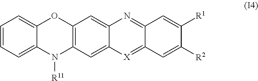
C1=CC=C2C(=C1)OC1=C(N2[R11])C=C2C(=C1)N=C1C(=[X]2)C=C([R2])C([R1])=C1
